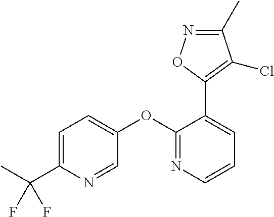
C1=C(C(F)(F)C)N=CC(OC2=NC=CC=C2C2=C(Cl)C(C)=NO2)=C1
